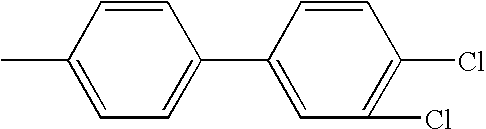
C1(C)=CC=C(C2=CC(Cl)=C(Cl)C=C2)C=C1
